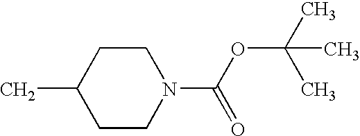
CC1CCN(C(OC(C)(C)C)=O)CC1
